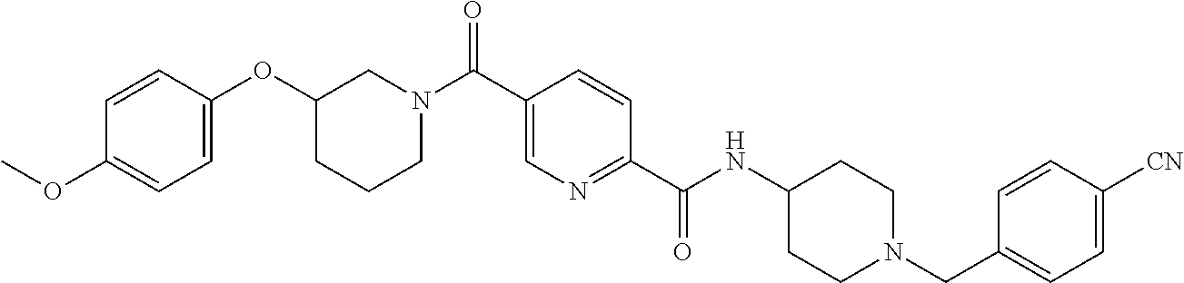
C1=C(OC2CCCN(C(C3=CN=C(C(NC4CCN(CC5=CC=C([CN])C=C5)CC4)=O)C=C3)=O)C2)C=CC(OC)=C1
